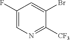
C1=C(Br)C([CF3])=NC=C1F
